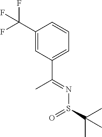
FC(C1=CC(C(=NS(C(C)(C)C)=O)C)=CC=C1)(F)F
